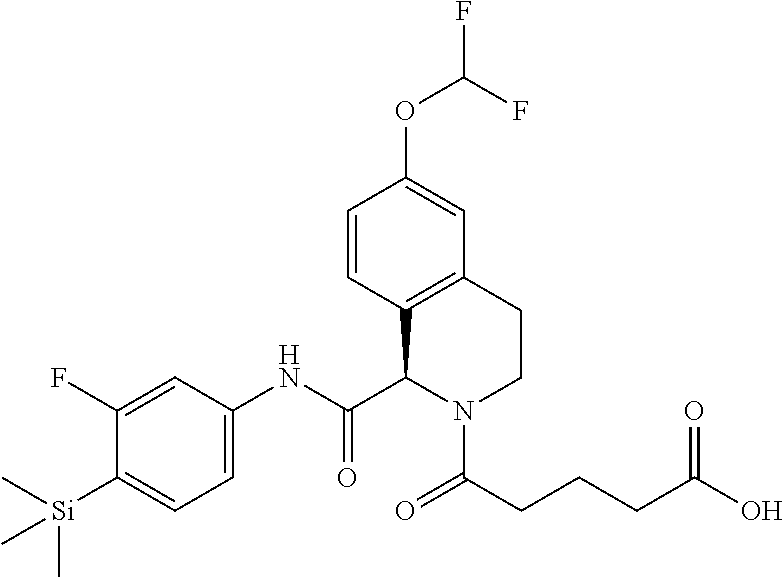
C1(F)=CC(NC(C2N(C(CCCC(O)=O)=O)CCC3=C2C=CC(OC(F)F)=C3)=O)=CC=C1[Si](C)(C)C
